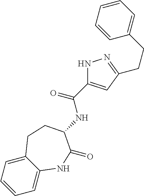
C1=CC=C2C(=C1)NC(=O)C(NC(=O)C1=CC(CCC3=CC=CC=C3)=NN1)CC2
